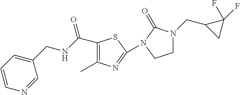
C1(CNC(=O)C2=C(C)N=C(N3C(=O)N(CC4CC4(F)F)CC3)S2)=CC=CN=C1
